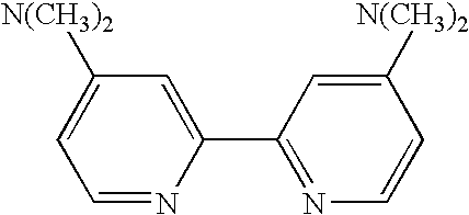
C1(C2=CC([N(CH3)2])=CC=N2)=NC=CC([N(CH3)2])=C1
